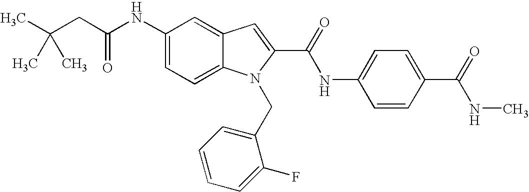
C(CC(NC1=CC=C2C(=C1)C=C(C(NC1=CC=C(C(NC)=O)C=C1)=O)N2CC1=CC=CC=C1F)=O)(C)(C)C
